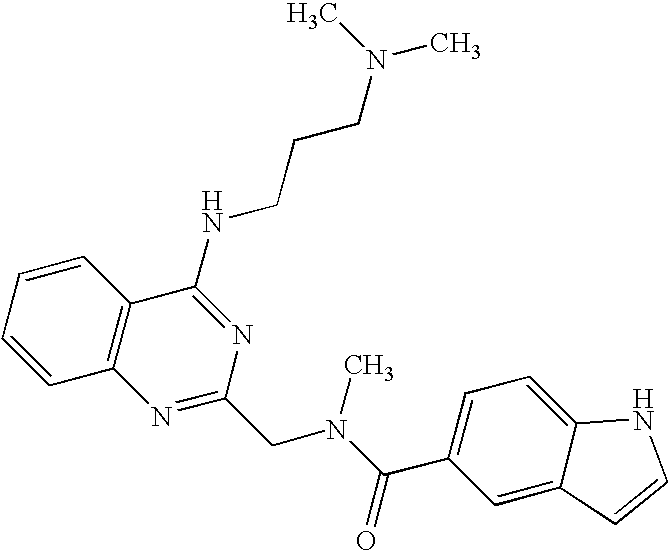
C1=CC=CC2=C1N=C(CN(C(=O)C1=CC=C3C(=C1)C=CN3)C)N=C2NCCCN(C)C
